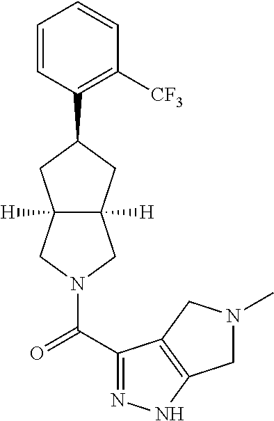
C1=CC(C2CC3([H])C([H])(CN(C(=O)C4=NNC5=C4CN(C)C5)C3)C2)=C([CF3])C=C1
